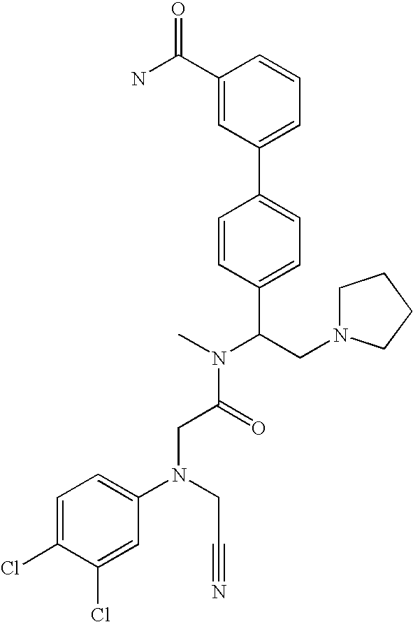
C(C(N(C)C(CN1CCCC1)C1=CC=C(C2=CC=CC(C(N)=O)=C2)C=C1)=O)N(C1=CC=C(Cl)C(Cl)=C1)CC#N
